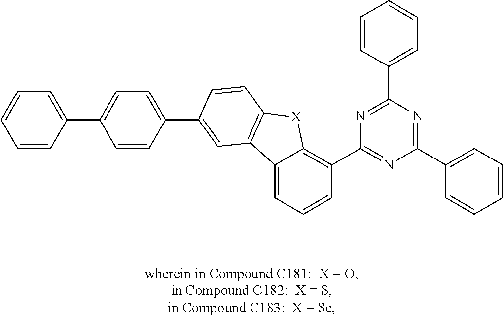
C12=CC=CC(C3=NC(C4=CC=CC=C4)=NC(C4=CC=CC=C4)=N3)=C1[X]C1=C2C=C(C2=CC=C(C3=CC=CC=C3)C=C2)C=C1
